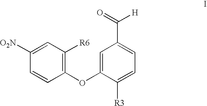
C1([O2N])=CC([R6])=C(OC2=CC(C(=O)[H])=CC=C2[R3])C=C1
